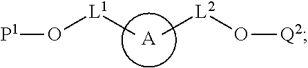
[A].C[L2]O[Q2].C[L1]O[P1]
